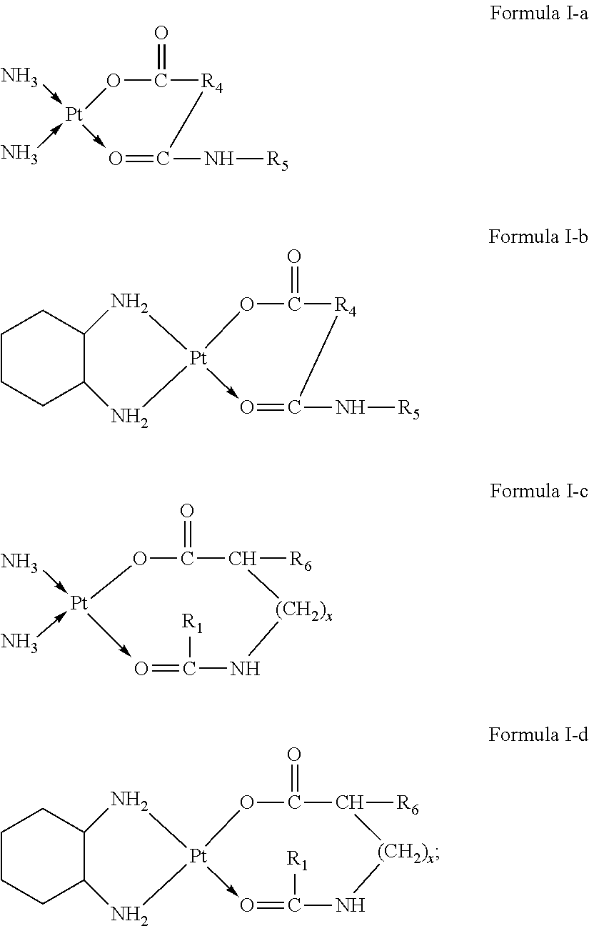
O(C([R4]C(=O)N[R5])=O)[Pt](-N)(->C)-N.O(C(C([R6])[(CH2)x]NC(=O)[R1])=O)[Pt](-N)(->C)-N.C1CCC2C(C1)N[Pt]1(->O=C(N[R5])[R4]C(=O)O1)N2.C1CCC2C(C1)N[Pt]1(->O=C([R1])N[(CH2)x]C([R6])C(=O)O1)N2
